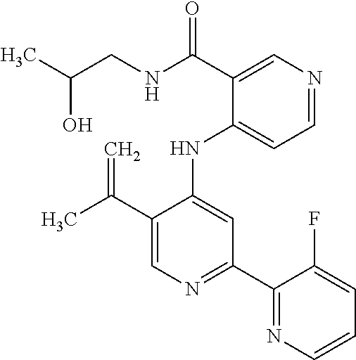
C(C1=CN=C(C2=NC=CC=C2F)C=C1NC1=CC=NC=C1C(=O)NCC(O)C)(=C)C
